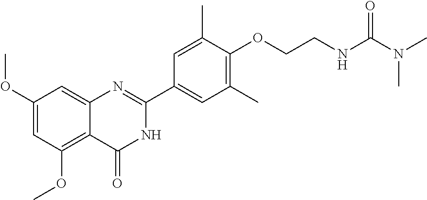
C1(OC)=C2C(=CC(OC)=C1)N=C(C1=CC(C)=C(OCCNC(=O)N(C)C)C(C)=C1)NC2=O
